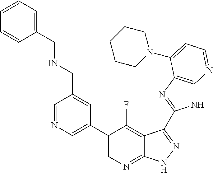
C1=NC=C(C2=CN=C3C(=C2F)C(C2=NC4=C(N2)N=CC=C4N2CCCCC2)=NN3)C=C1CNCC1=CC=CC=C1
